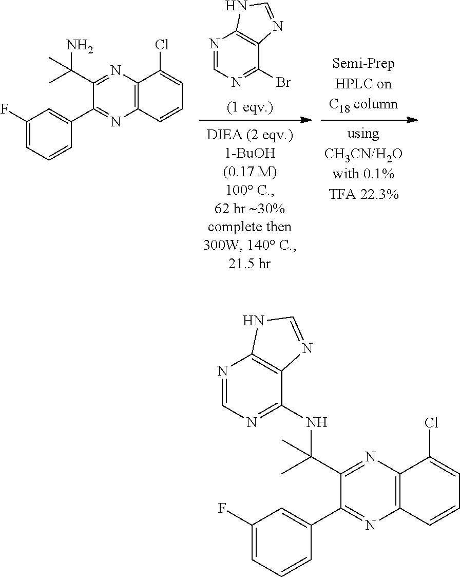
BrC1=NC=NC2=C1N=CN2.C1(C(C)(C)N)=NC2=C(N=C1C1=CC(F)=CC=C1)C=CC=C2Cl.C1(C(NC2=NC=NC3=C2N=CN3)(C)C)=NC2=C(N=C1C1=CC(F)=CC=C1)C=CC=C2Cl
